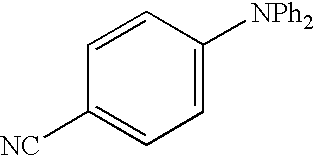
C1=C([NPh2])C=CC([NC])=C1
